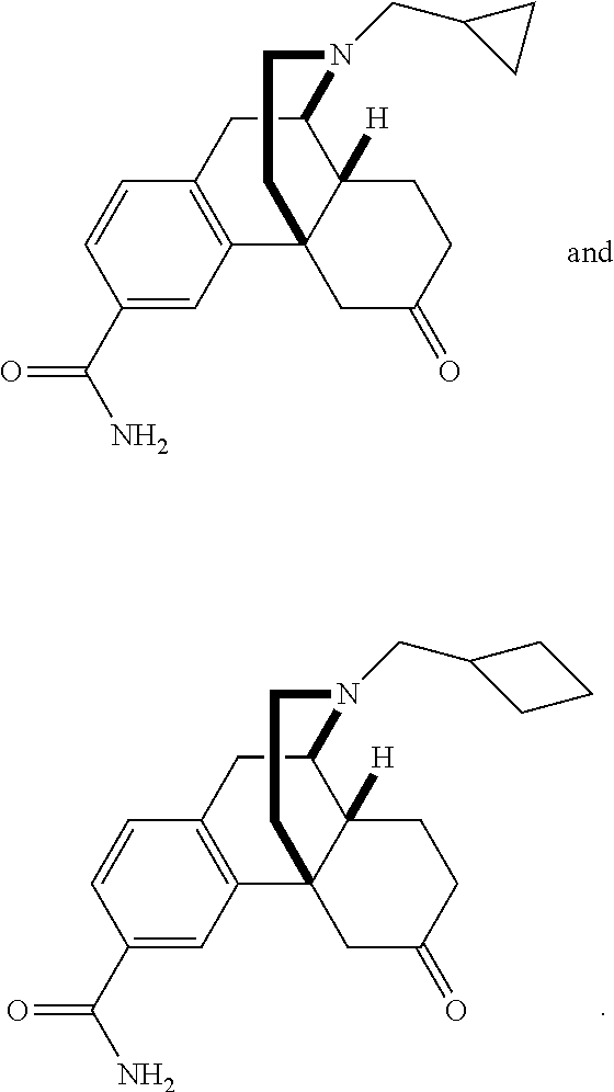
C1(C(N)=O)=CC2=C(C=C1)CC1C3([H])C2(CC(=O)CC3)CCN1CC1CC1.C1(C(N)=O)=CC2=C(C=C1)CC1C3([H])C2(CC(=O)CC3)CCN1CC1CCC1
